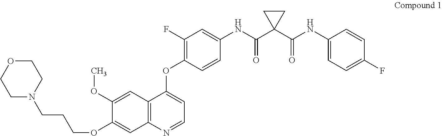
C1OCCN(CCCOC2=CC3=C(C=C2OC)C(OC2=C(F)C=C(NC(C4(C(NC5=CC=C(F)C=C5)=O)CC4)=O)C=C2)=CC=N3)C1
